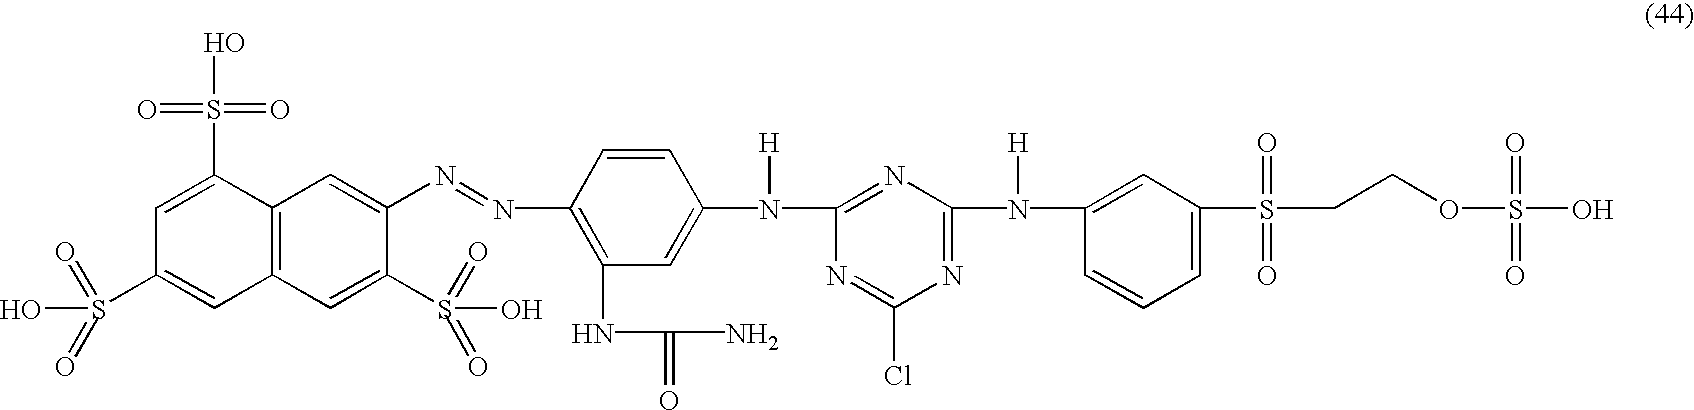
C12=C(C=C(S(O)(=O)=O)C(N=NC3=C(NC(N)=O)C=C(N(C4=NC(N(C5=CC(S(CCOS(O)(=O)=O)(=O)=O)=CC=C5)[H])=NC(Cl)=N4)[H])C=C3)=C1)C=C(S(O)(=O)=O)C=C2S(O)(=O)=O
